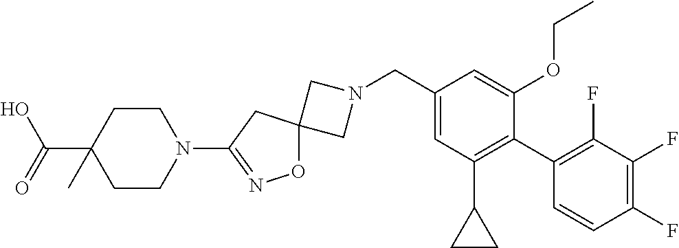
C1N(CC2=CC(C3CC3)=C(C3=C(F)C(F)=C(F)C=C3)C(OCC)=C2)CC12ON=C(N1CCC(C(O)=O)(C)CC1)C2
